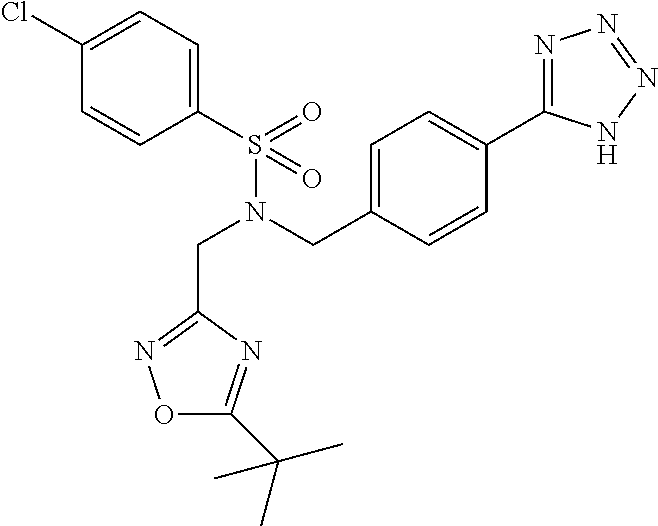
C1(Cl)=CC=C(S(=O)(=O)N(CC2=CC=C(C3=NN=NN3)C=C2)CC2=NOC(C(C)(C)C)=N2)C=C1
